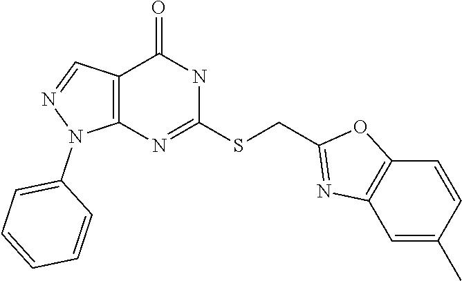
C12=C(N=C(SCC3=NC4=C(O3)C=CC(C)=C4)NC1=O)N(C1=CC=CC=C1)N=C2
